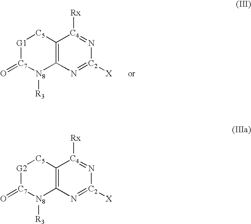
C12=C(N=[C2]([X])N=[C4]1[Rx])[N8]([R3])[C7](=O)[G1][C5]2.C12=C(N=[C2]([X])N=[C4]1[Rx])[N8]([R3])[C7](=O)[G2][C5]2
